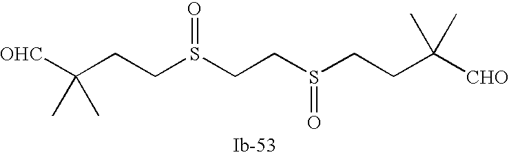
[OHC]C(CCS(CCS(CCC([CHO])(C)C)=O)=O)(C)C
